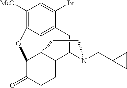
C1([MeO])=C2C3=C(C(Br)=C1)CC1C4C3(C(C(=O)CC4)O2)CCN1CC1CC1
